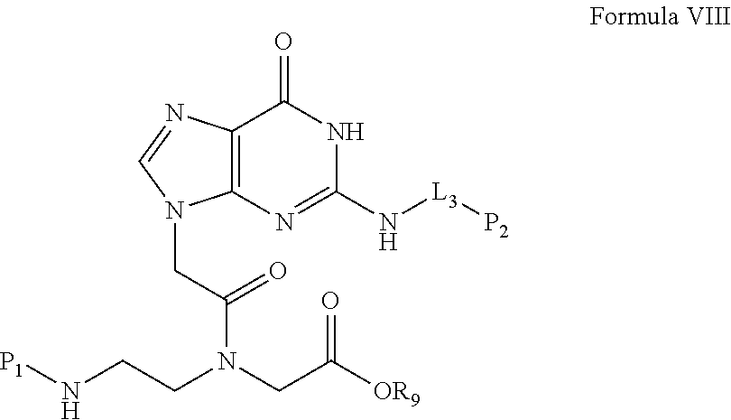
C(C(N(CC([OR9])=O)CCN[P1])=O)N1C2=C(N=C1)C(=O)NC(N[L3][P2])=N2
